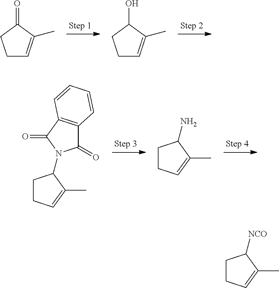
C1C=C(C)C(=O)C1.C1C=C(C)C(O)C1.C1C=C(C)C(N)C1.C1(=O)C2=C(C(=O)N1C1CCC=C1C)C=CC=C2.[NCO]C1CCC=C1C
